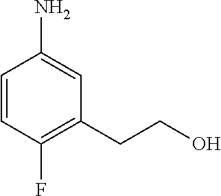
C1=CC(F)=C(CCO)C=C1N
